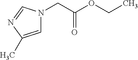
C1=C(C)N=CN1CC(OCC)=O
